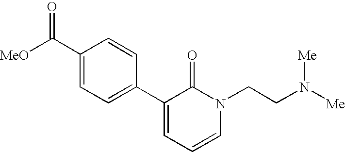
C1(C2=CC=C(C([MeO])=O)C=C2)=CC=CN(CCN([Me])[Me])C1=O
